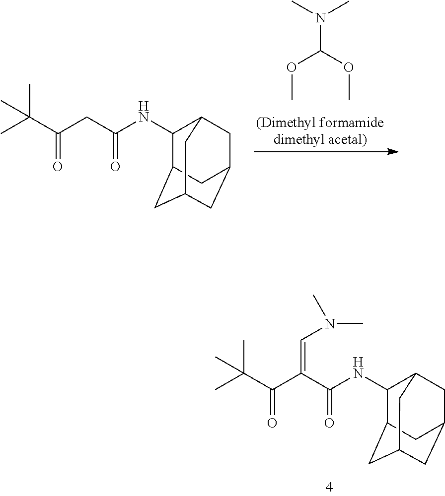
C1(NC(C(C(C(C)(C)C)=O)=CN(C)C)=O)C2CC3CC(CC1C3)C2.C1(NC(CC(C(C)(C)C)=O)=O)C2CC3CC(CC1C3)C2.CN(C)C(OC)OC
